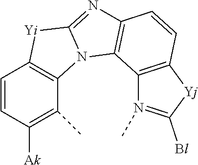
C1=CC([Ak])=C(C)C2=C1[Yi]C1=NC3=C(N21)C1=C(C=C3)[Yj]C([Bl])=N1C
